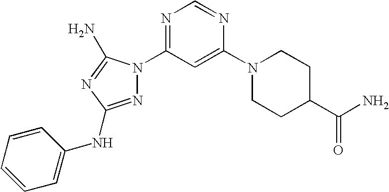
N1=C(NC2=CC=CC=C2)N=C(N)N1C1=NC=NC(N2CCC(C(N)=O)CC2)=C1
